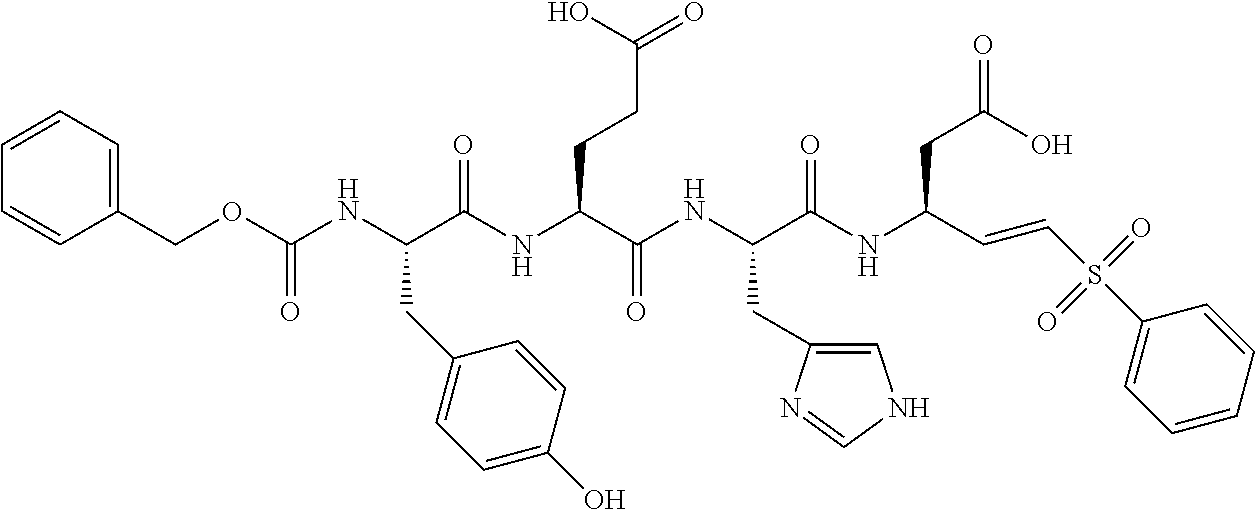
C(NC(C(NC(C(NC(C(NC(C=CS(C1=CC=CC=C1)(=O)=O)CC(=O)O)=O)CC1=CNC=N1)=O)CCC(=O)O)=O)CC1=CC=C(O)C=C1)(OCC1=CC=CC=C1)=O
